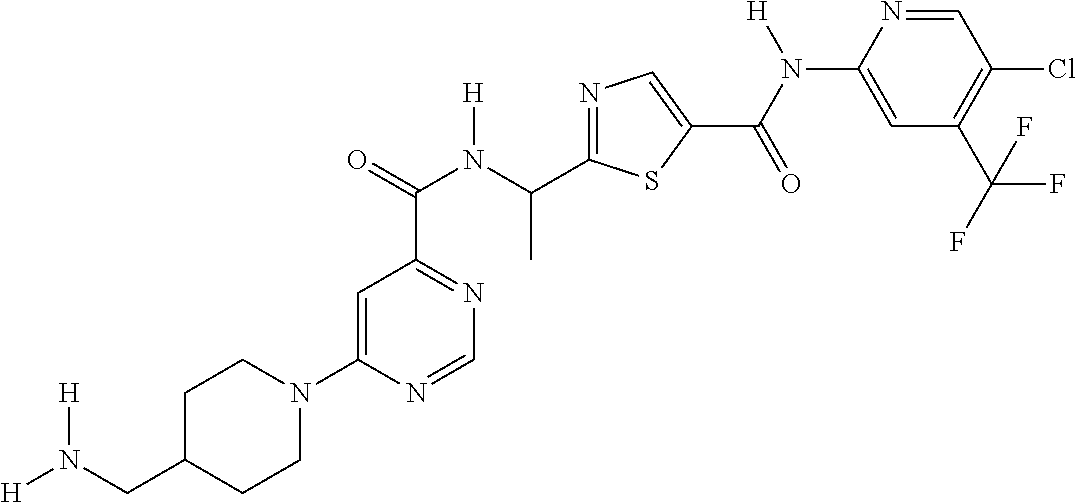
C1=C(N2CCC(CN([H])[H])CC2)N=CN=C1C(N(C(C1=NC=C(C(=O)N(C2=CC(C(F)(F)F)=C(Cl)C=N2)[H])S1)C)[H])=O
